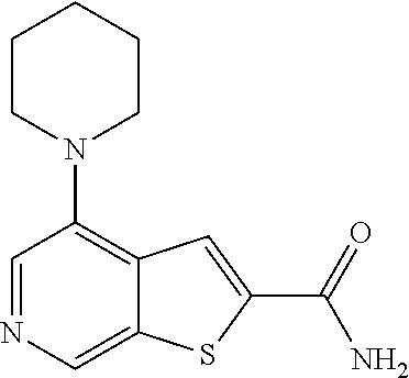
C1=NC=C2C(=C1N1CCCCC1)C=C(C(=O)N)S2
